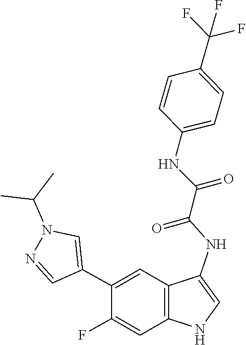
CC(C)N1N=CC(C2=CC3=C(C=C2F)NC=C3NC(=O)C(NC2=CC=C(C(F)(F)F)C=C2)=O)=C1
